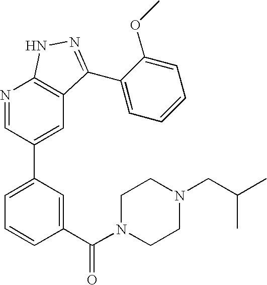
N1=CC(C2=CC=CC(C(N3CCN(CC(C)C)CC3)=O)=C2)=CC2=C1NN=C2C1=CC=CC=C1OC
